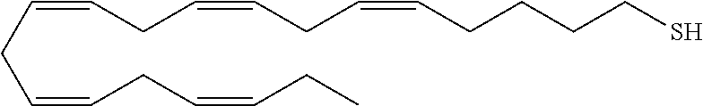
C(=CCC=CCC=CCC)CC=CCC=CCCCCS
